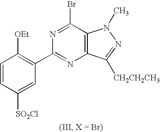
C1=CC([SO2Cl])=CC(C2=NC3=C(C(Br)=N2)N(C)N=C3[CH2CH2CH3])=C1[OEt]
